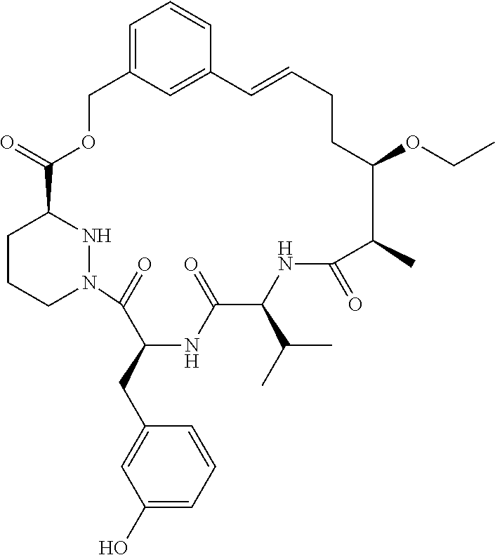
C1CCN2NC1C(=O)OCC1=CC=CC(=C1)C=CCCC(OCC)C(C)C(=O)NC(C(C)C)C(=O)NC(CC1=CC(O)=CC=C1)C2=O
